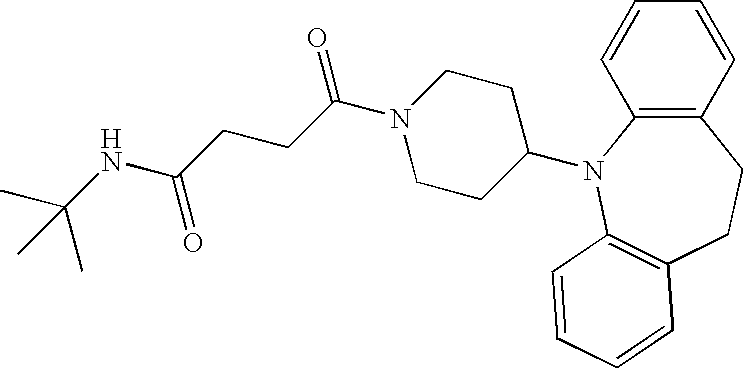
C1=CC=CC2=C1CCC1=C(N2C2CCN(C(=O)CCC(NC(C)(C)C)=O)CC2)C=CC=C1
